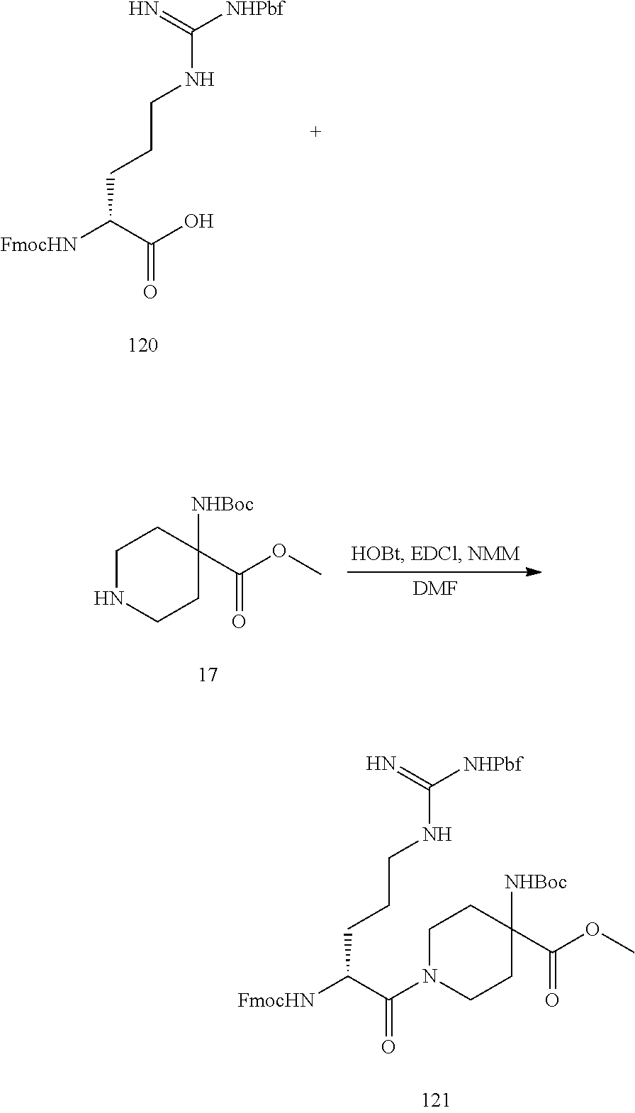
[FmocHN]C(C(O)=O)CCCNC([NHPbf])=N.C1NCCC([NHBoc])(C(OC)=O)C1.[DMF].[FmocHN]C(C(=O)N1CCC([NHBoc])(C(OC)=O)CC1)CCCNC([NHPbf])=N
